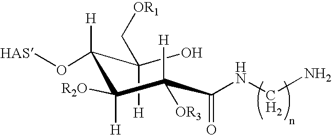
OC(C([H])(O[HAS])C([H])([R2O])C(C(=O)NCN)([H])[OR3])([H])C[OR1]
